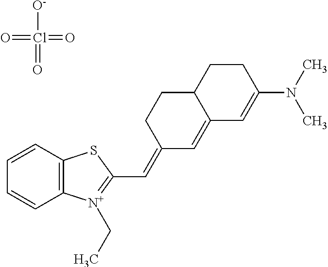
C12=C(C=CC=C1)SC(C=C1C=C3C(CC1)CCC(N(C)C)=C3)=[N+]2CC.[O-]Cl(=O)(=O)=O
